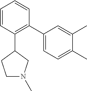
C1=CC(C2CCN(C)C2)=C(C2=CC=C(C)C(C)=C2)C=C1
